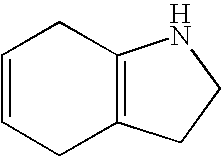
C1=CCC2=C(C1)NCC2
